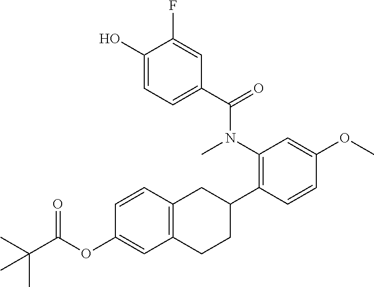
C1(O)=CC=C(C(N(C2=C(C3CC4=C(CC3)C=C(OC(C(C)(C)C)=O)C=C4)C=CC(OC)=C2)C)=O)C=C1F
